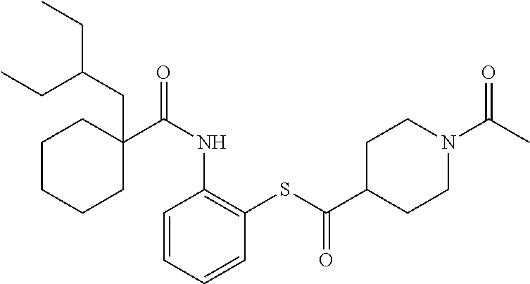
C1CCCC(C(NC2=C(SC(C3CCN(C(C)=O)CC3)=O)C=CC=C2)=O)(CC(CC)CC)C1
